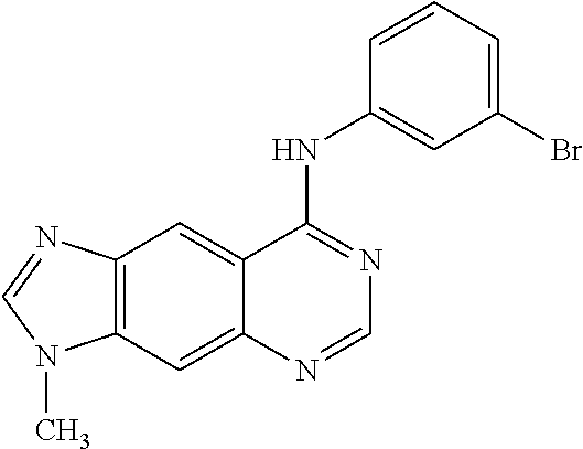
C12=C(C=C3C(=C1)C(NC1=CC(Br)=CC=C1)=NC=N3)N(C)C=N2
